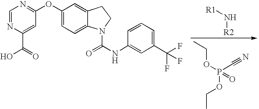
C1=NC(C(=O)O)=CC(OC2=CC=C3C(=C2)CCN3C(NC2=CC(C(F)(F)F)=CC=C2)=O)=N1.N([R2])[R1].CCOP(C#N)(=O)OCC
